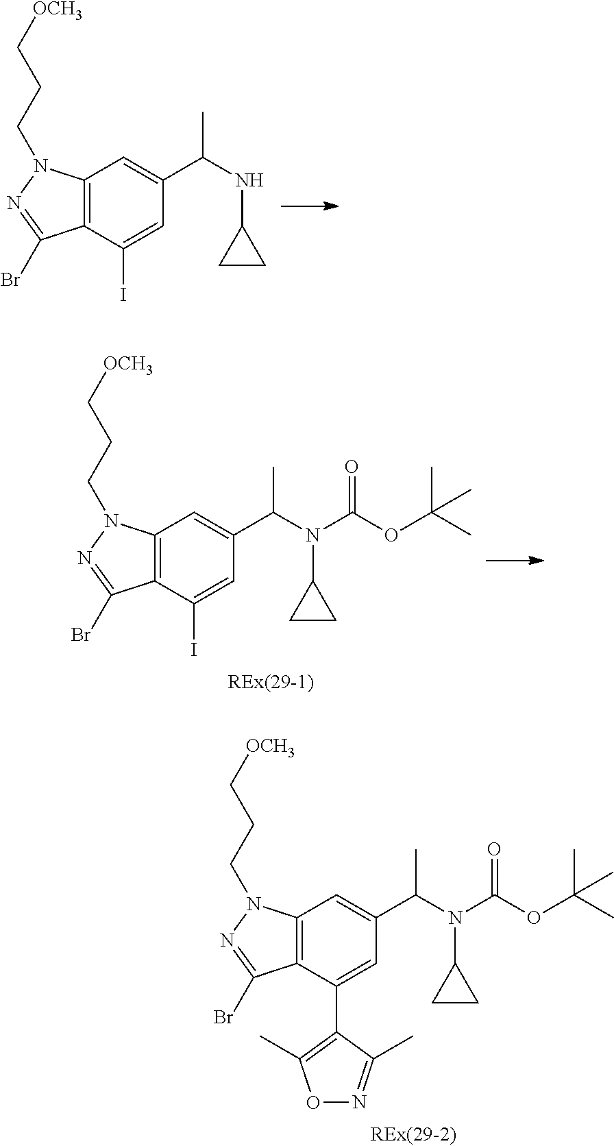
C12=C(C(I)=CC(C(NC3CC3)C)=C1)C(Br)=NN2CCC[OCH3].C12=C(C(I)=CC(C(N(C3CC3)C(=O)OC(C)(C)C)C)=C1)C(Br)=NN2CCC[OCH3].C12=C(C(C3=C(C)ON=C3C)=CC(C(N(C3CC3)C(=O)OC(C)(C)C)C)=C1)C(Br)=NN2CCC[OCH3]
